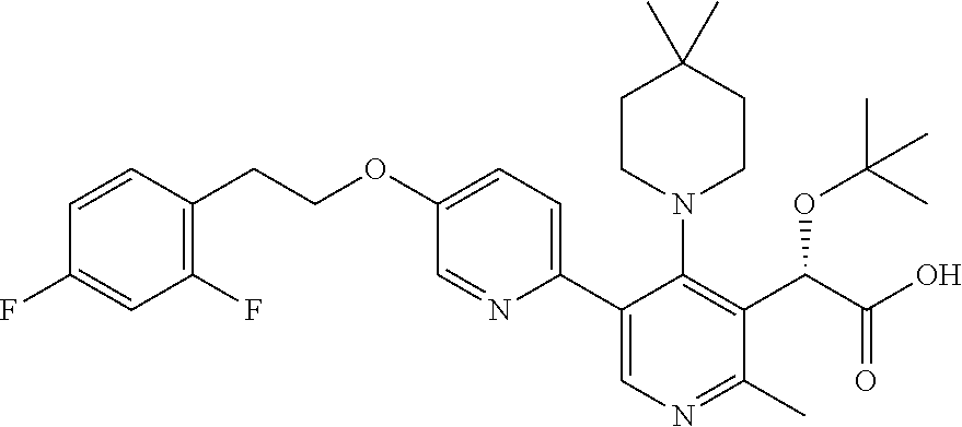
C1=C(F)C=CC(CCOC2=CC=C(C3=CN=C(C)C(C(C(O)=O)OC(C)(C)C)=C3N3CCC(C)(C)CC3)N=C2)=C1F
